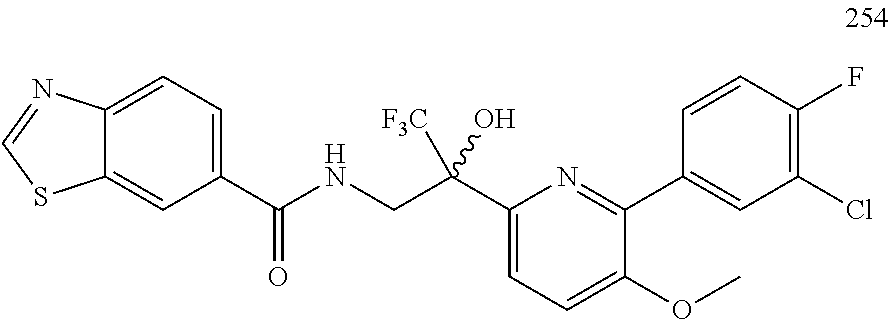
C12=CC=C(C(NCC(C3=CC=C(OC)C(C4=CC(Cl)=C(F)C=C4)=N3)(O)[F3C])=O)C=C1SC=N2
